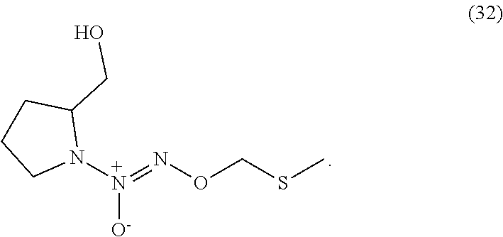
N1([+N]([O-])=NOCSC)C(CO)CCC1
